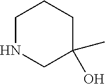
C1CCC(C)(O)CN1
